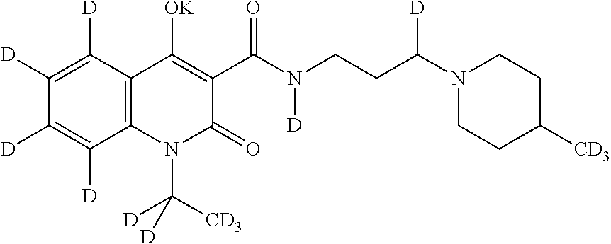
C12=C(N(C([D])([CD3])[D])C(=O)C(C(N(CCC(N3CCC([CD3])CC3)[D])[D])=O)=C1[OK])C([D])=C([D])C([D])=C2[D]
